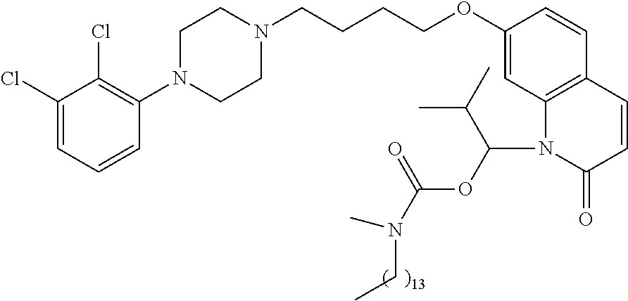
C1(Cl)=CC=CC(N2CCN(CCCCOC3=CC4=C(C=C3)C=CC(=O)N4C(OC(N(CC)C)=O)C(C)C)CC2)=C1Cl
